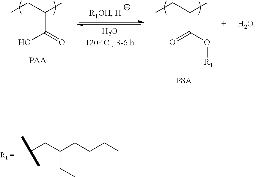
C(C)(CC)C(=O)O[R1].[PSA].C(C)(CC)C(=O)O.[H2O].C(CC(CCCC)CC)(C)C
